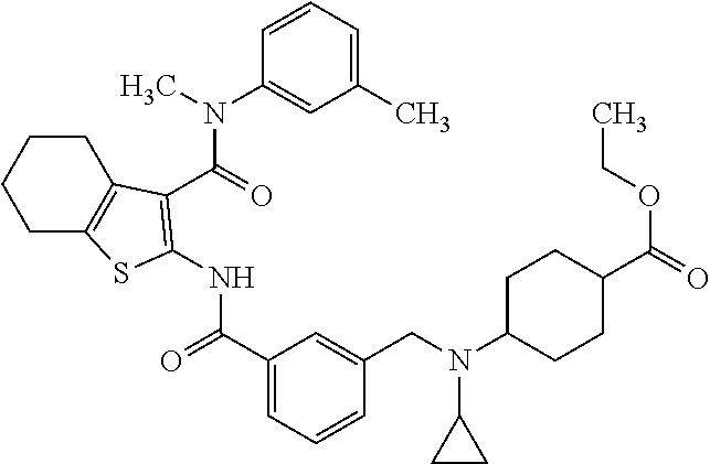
C1CC2=C(CC1)SC(NC(=O)C1=CC=CC(CN(C3CC3)C3CCC(C(=O)OCC)CC3)=C1)=C2C(=O)N(C1=CC(C)=CC=C1)C
